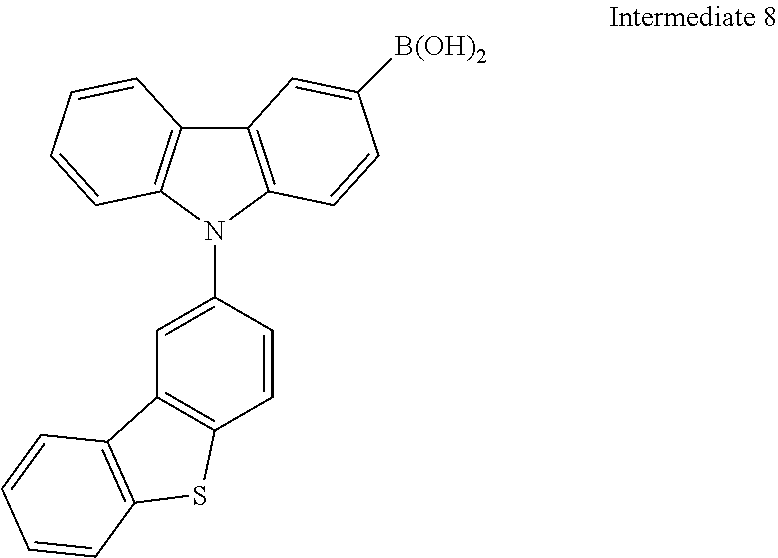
C12=C(N(C3=CC4=C(C=C3)SC3=C4C=CC=C3)C3=C1C=CC=C3)C=CC([B(OH)2])=C2
